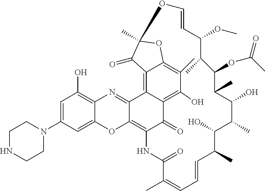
C12=C3C(=O)C4=C(O)C(C)=C5C(=C4C1=NC1=C(O)C=C(N4CCNCC4)C=C1O2)C(=O)C(C)(O5)OC=CC(OC)C(C)C(OC(=O)C)C(C)C(O)C(C)C(O)C(C)C=CC=C(C)C(=O)N3
